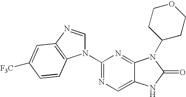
C12=CN=C(N3C=NC4=C3C=CC([F3C])=C4)N=C1N(C1CCOCC1)C(=O)N2
